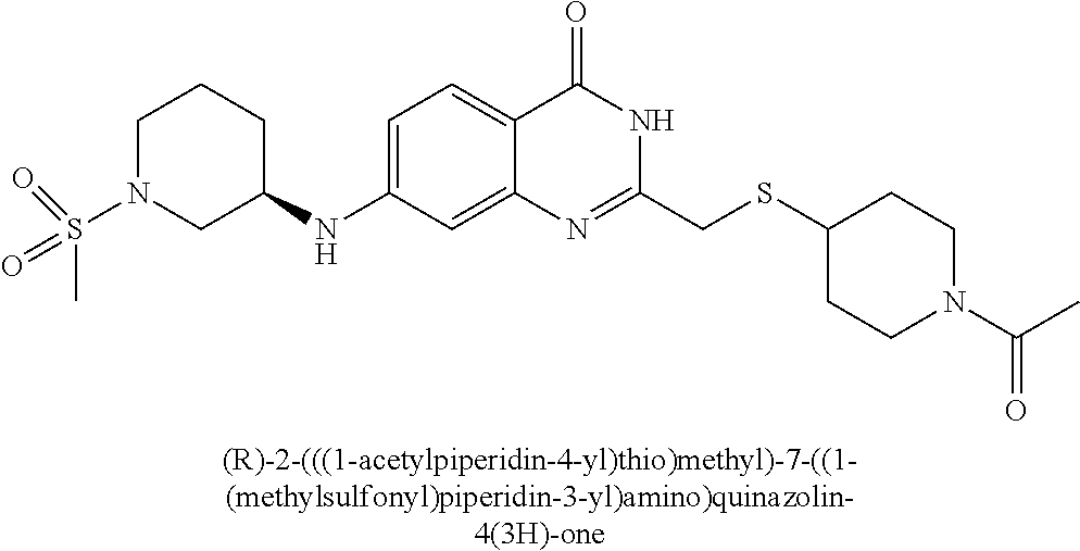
[(R)-2-(((1-acetylpiperidin-4-yl)thio)methyl)-7-((1-(methylsulfonyl)piperidin-3-yl)amino)quinazolin-4(3H)-one].C1(NC2CCCN(S(C)(=O)=O)C2)=CC=C2C(=C1)N=C(CSC1CCN(C(C)=O)CC1)NC2=O
